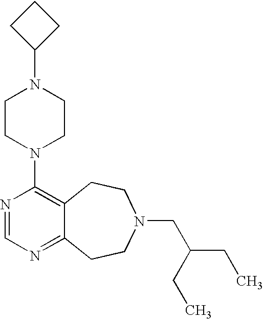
C1CC(N2CCN(C3=C4C(=NC=N3)CCN(CC(CC)CC)CC4)CC2)C1
